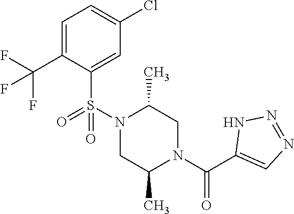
N1(S(=O)(C2=CC(Cl)=CC=C2C(F)(F)F)=O)CC(C)N(C(C2=CN=NN2)=O)CC1C
